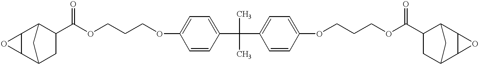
C12C(C3CC(C(OCCCOC4=CC=C(C(C)(C)C5=CC=C(OCCCOC(C6CC7C8C(C6C7)O8)=O)C=C5)C=C4)=O)C1C3)O2
